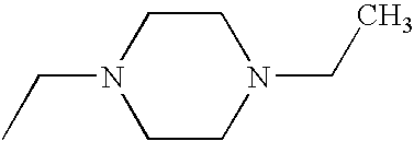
CCN1CCN(CC)CC1
